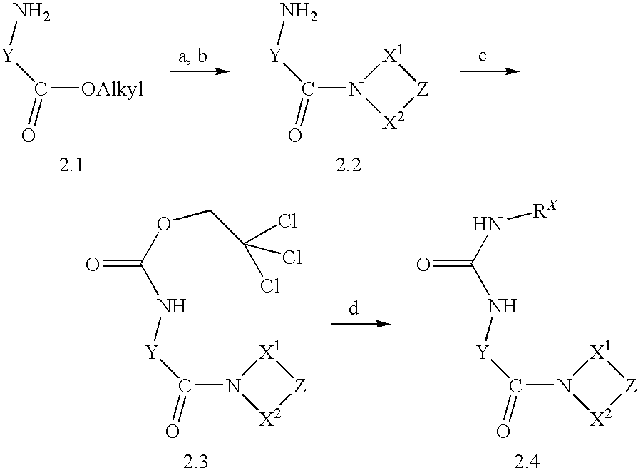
N[Y]C(=O)[OAlkyl].N[Y]C(=O)N1[X2][Z][X1]1.N([Y]C(=O)N1[X2][Z][X1]1)C(OCC(Cl)(Cl)Cl)=O.N([Y]C(=O)N1[X2][Z][X1]1)C(N[RX])=O
